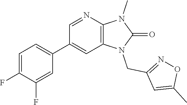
C1(C2=CC=C(F)C(F)=C2)=CC2=C(N=C1)N(C)C(=O)N2CC1=NOC(C)=C1
